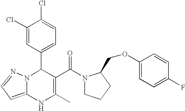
C1(C2N3C(=CC=N3)NC(C)=C2C(=O)N2CCCC2COC2=CC=C(F)C=C2)=CC=C(Cl)C(Cl)=C1
